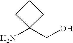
C1(N)(CO)CCC1
